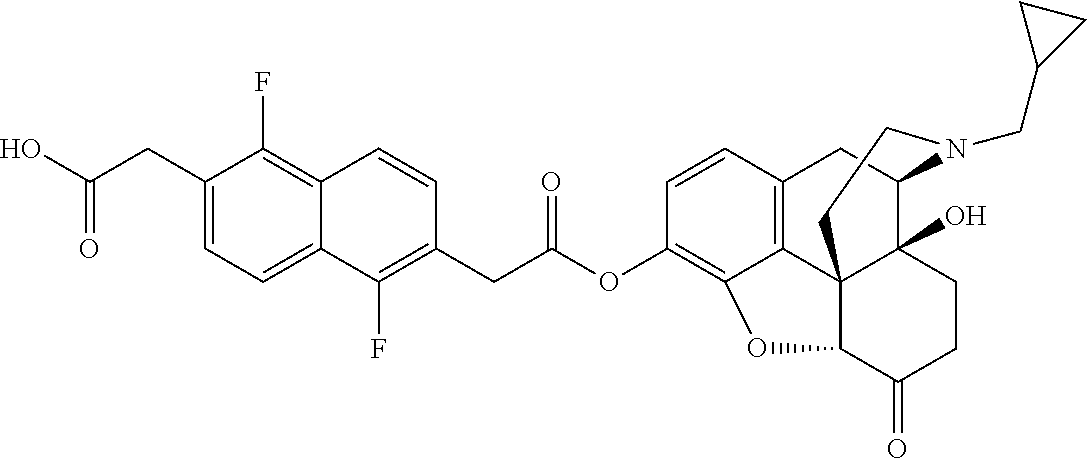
C(CC1=CC=C2C(=C1F)C=CC(CC(OC1=C3C4=C(C=C1)CC1C5(O)C4(C(C(=O)CC5)O3)CCN1CC1CC1)=O)=C2F)(=O)O
